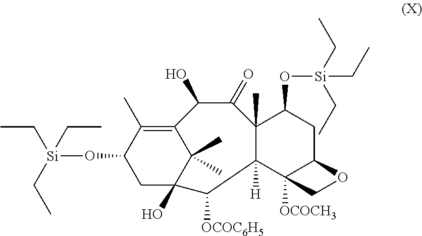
C12=C(C)C(O[Si](CC)(CC)CC)CC(O)(C1(C)C)C([OCOC6H5])C1([H])C(C)(C(=O)C2O)C(O[Si](CC)(CC)CC)CC2C1([OCOCH3])CO2
